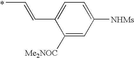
CC=CC1=CC=C([NHMs])C=C1[Me2NOC]
